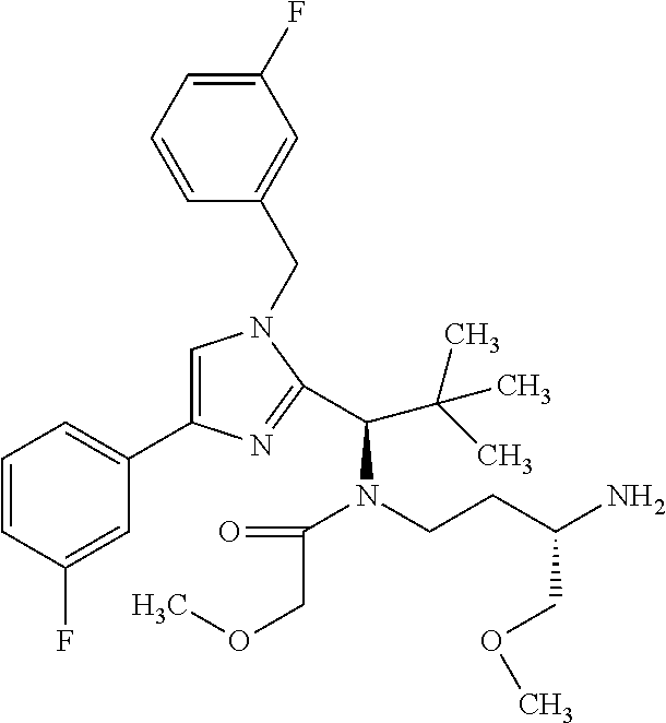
C1=CC(F)=CC(C2=CN(CC3=CC(F)=CC=C3)C(C(N(C(COC)=O)CCC(COC)N)C(C)(C)C)=N2)=C1
